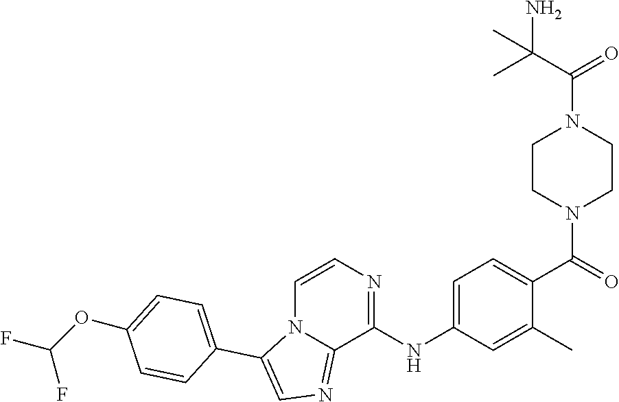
C(C(N1CCN(C(=O)C2=CC=C(NC3=NC=CN4C3=NC=C4C3=CC=C(OC(F)F)C=C3)C=C2C)CC1)=O)(C)(N)C
